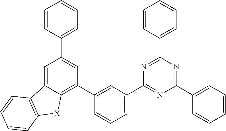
C1=C(C2=NC(C3=CC=CC(C4=C5C(=CC(C6=CC=CC=C6)=C4)C4=C([X]5)C=CC=C4)=C3)=NC(C3=CC=CC=C3)=N2)C=CC=C1
